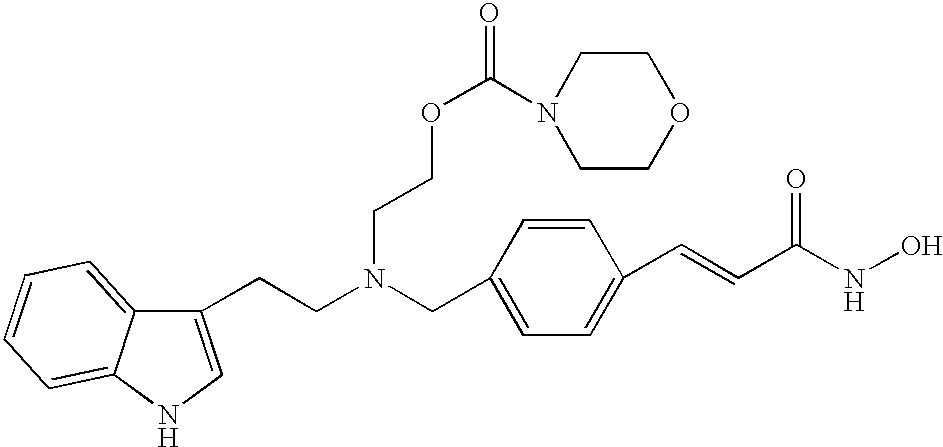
C1(CN(CCC2=CNC3=CC=CC=C23)CCOC(=O)N2CCOCC2)=CC=C(C=CC(NO)=O)C=C1
